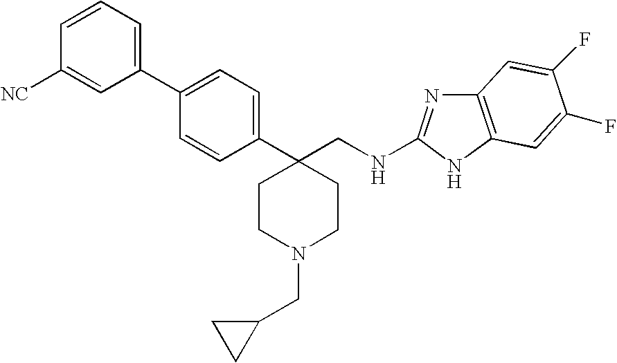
C1=C(C2=CC=CC([NC])=C2)C=CC(C2(CNC3=NC4=C(N3)C=C(F)C(F)=C4)CCN(CC3CC3)CC2)=C1
